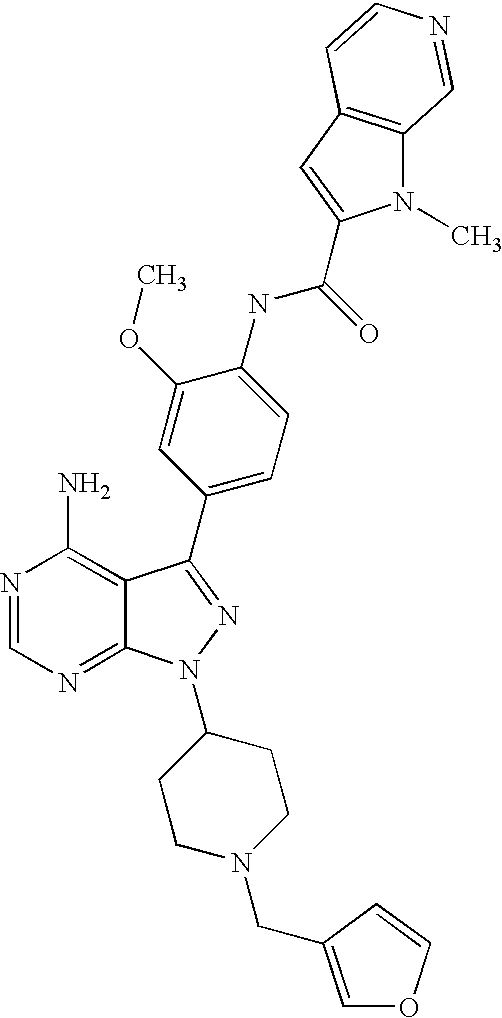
N1=CN=C2C(=C1N)C(C1=CC=C(NC(=O)C3=CC4=C(N3C)C=NC=C4)C(OC)=C1)=NN2C1CCN(CC2=COC=C2)CC1
